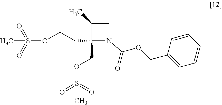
CS(OCCC1(COS(C)(=O)=O)N(C(OCC2=CC=CC=C2)=O)CC1C)(=O)=O
